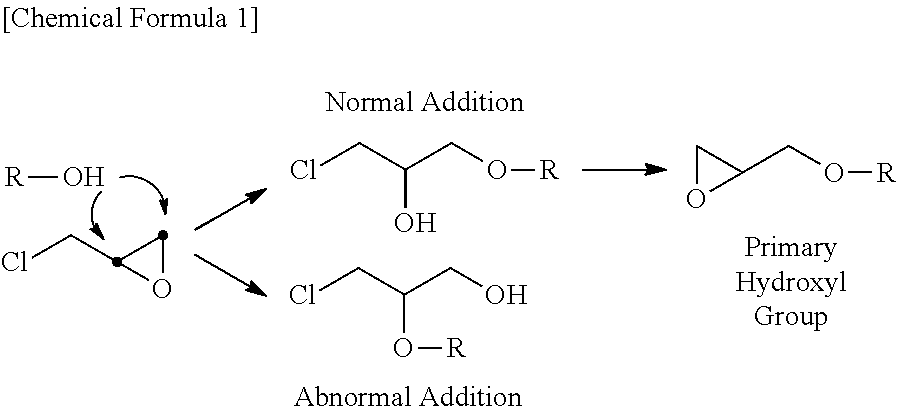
ClCC1OC1.[R]O.ClCC(CO)O[R].ClCC(CO[R])O.C1OC1CO[R]
